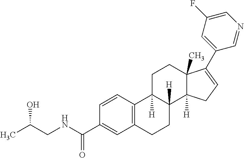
C1C2([H])C([H])(C3([H])C(C)(C1)C(C1=CC(F)=CN=C1)=CC3)CCC1=C2C=CC(C(NCC(C)O)=O)=C1
